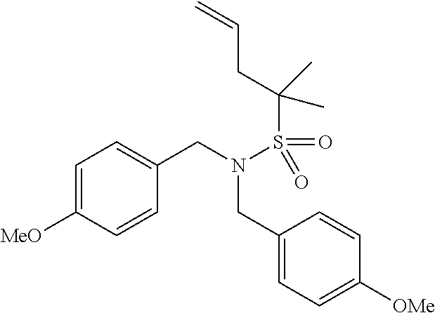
C1=CC([OMe])=CC=C1CN(S(C(CC=C)(C)C)(=O)=O)CC1=CC=C([MeO])C=C1
